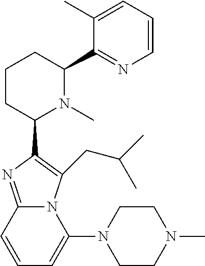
C1CC(C2=C(CC(C)C)N3C(=N2)C=CC=C3N2CCN(C)CC2)N(C)C(C2=NC=CC=C2C)C1
